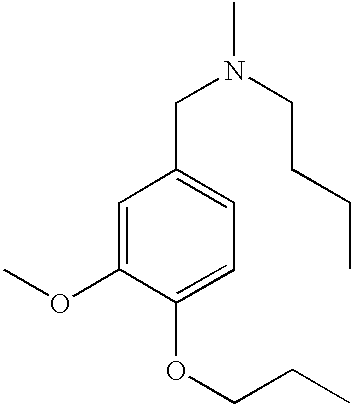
N(CC1=CC=C(OCCC)C(OC)=C1)(C)CCCC
